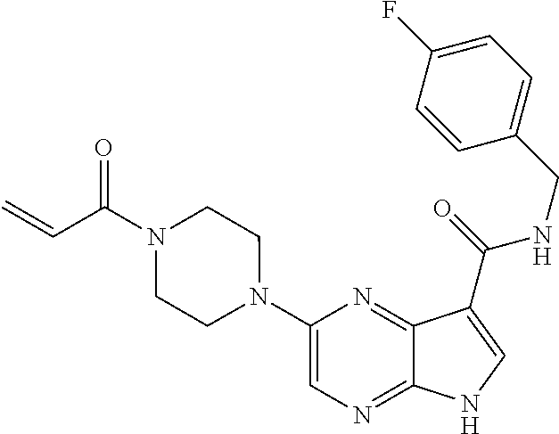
C1(N2CCN(C(C=C)=O)CC2)=CN=C2C(=N1)C(C(=O)NCC1=CC=C(F)C=C1)=CN2
